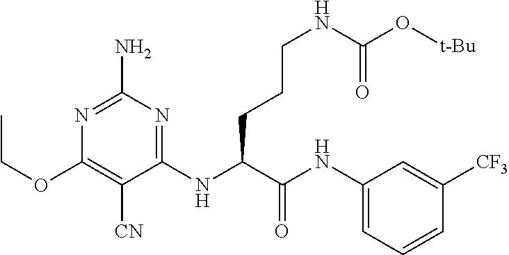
C1(NC(C(NC2=CC=CC([CF3])=C2)=O)CCCNC(O[t-Bu])=O)=NC(N)=NC(OCC)=C1[CN]
